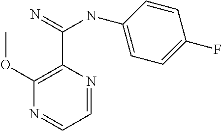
C1(OC)=C(C(=N)NC2=CC=C(F)C=C2)N=CC=N1
